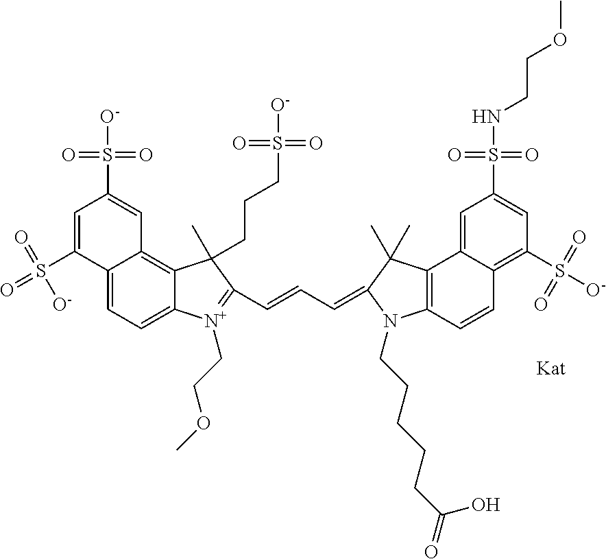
C12=CC=C3C(=C1C=C(S([O-])(=O)=O)C=C2S([O-])(=O)=O)C(C)(CCCS([O-])(=O)=O)C(C=CC=C1N(CCCCCC(=O)O)C2=C(C4=CC(S(=O)(=O)NCCOC)=CC(S([O-])(=O)=O)=C4C=C2)C1(C)C)=[N+]3CCOC
